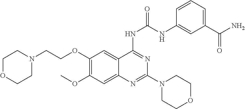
C1=CC=C(C(N)=O)C=C1NC(NC1=NC(N2CCOCC2)=NC2=CC(OC)=C(OCCN3CCOCC3)C=C21)=O
